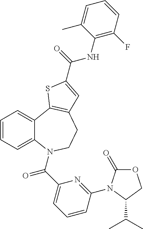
C1=CC=C2C(=C1)C1=C(CCN2C(C2=CC=CC(N3C(=O)OCC3C(C)C)=N2)=O)C=C(C(=O)NC2=C(F)C=CC=C2C)S1
